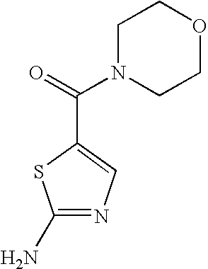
C(C1=CN=C(N)S1)(=O)N1CCOCC1
